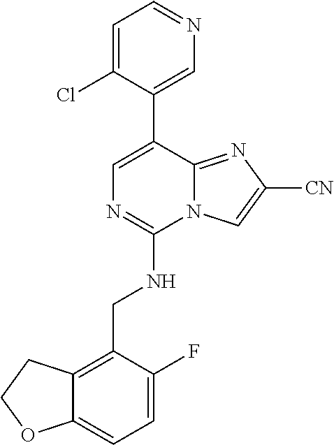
C1=NC=C(C2=CN=C(NCC3=C4C(=CC=C3F)OCC4)N3C2=NC([CN])=C3)C(Cl)=C1
